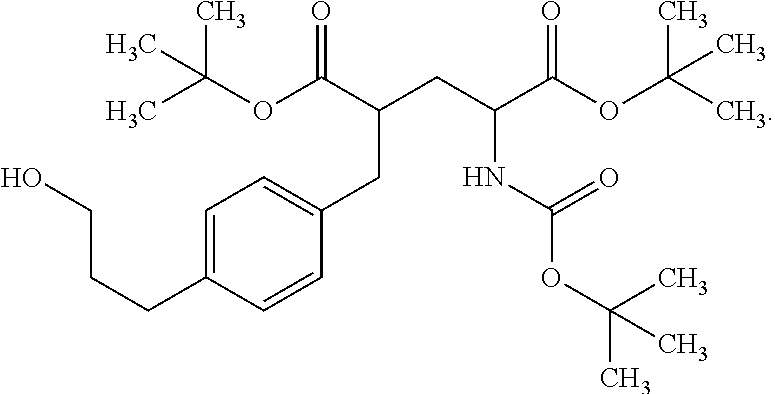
C1=C(CCCO)C=CC(CC(C(OC(C)(C)C)=O)CC(C(OC(C)(C)C)=O)NC(OC(C)(C)C)=O)=C1
